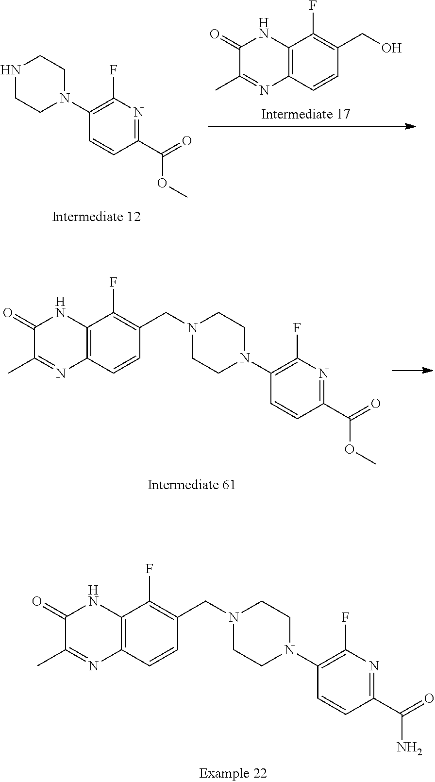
C1(N2CCN(CC3=C(F)C4=C(C=C3)N=C(C)C(=O)N4)CC2)=C(F)N=C(C(=O)OC)C=C1.C1(N2CCN(CC3=C(F)C4=C(C=C3)N=C(C)C(=O)N4)CC2)=C(F)N=C(C(=O)N)C=C1.C1(N2CCNCC2)=C(F)N=C(C(=O)OC)C=C1.C12=C(C=CC(CO)=C1F)N=C(C)C(=O)N2
